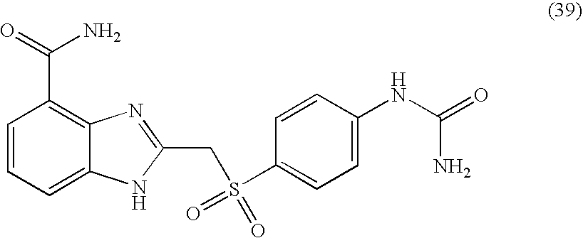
C1=CC=C2C(=C1C(=O)N)N=C(CS(=O)(=O)C1=CC=C(NC(=O)N)C=C1)[N H]2
